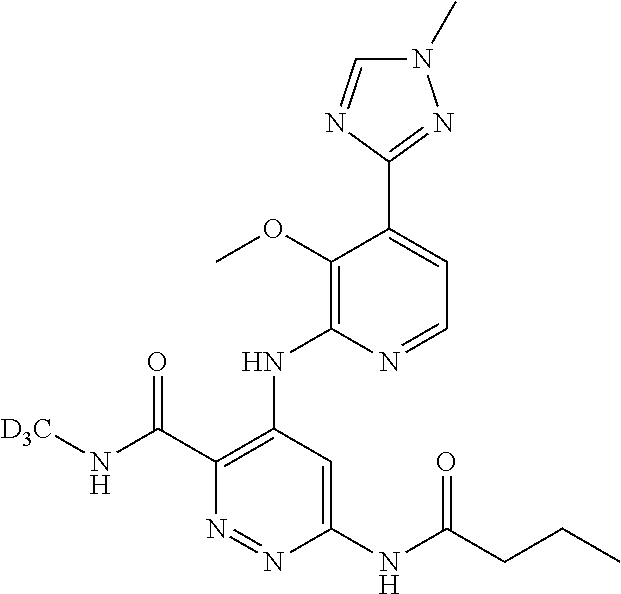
C1(NC(CCC)=O)=CC(NC2=C(OC)C(C3=NN(C)C=N3)=CC=N2)=C(C(N[D3C])=O)N=N1
